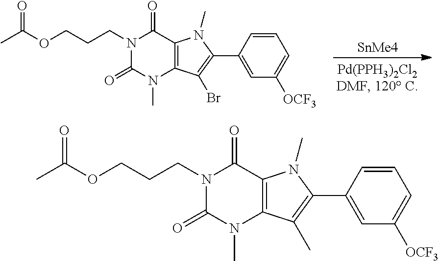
N1(CCCOC(C)=O)C(=O)N(C)C2=C(C1=O)N(C)C(C1=CC([OCF3])=CC=C1)=C2Br.[SnMe4].N1(CCCOC(C)=O)C(=O)N(C)C2=C(C1=O)N(C)C(C1=CC([OCF3])=CC=C1)=C2C
